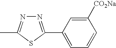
N1=C(C2=CC=CC([CO2Na])=C2)SC(C)=N1
